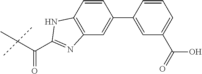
C1=CC(C2=CC3=C(C=C2)NC(C(C(C)(C)C)=O)=N3)=CC(C(O)=O)=C1
